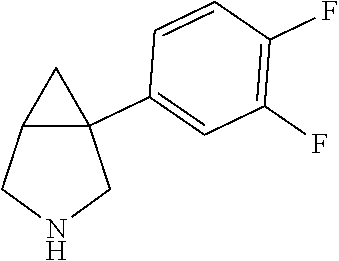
C1(F)=C(F)C=CC(C23C(CNC2)C3)=C1
